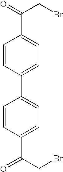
C1=CC(C2=CC=C(C(CBr)=O)C=C2)=CC=C1C(=O)CBr
